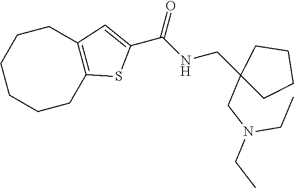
C1CCCC2=C(CC1)C=C(C(NCC1(CN(CC)CC)CCCC1)=O)S2
